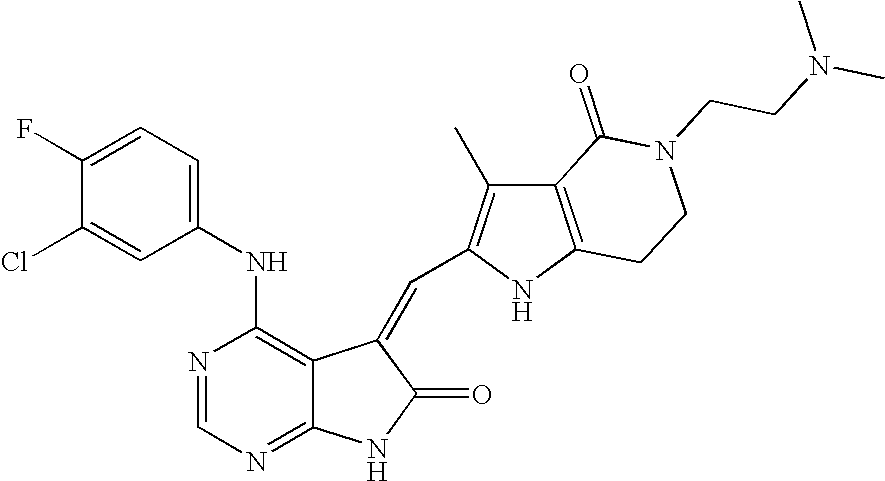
N1=CN=C2C(=C1NC1=CC=C(F)C(Cl)=C1)C(=CC1=C(C)C3=C(N1)CCN(CCN(C)C)C3=O)C(=O)N2
